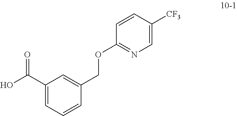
C1(C(O)=O)=CC=CC(COC2=NC=C([CF3])C=C2)=C1
